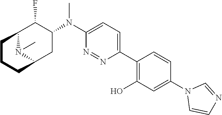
C12N(C)C(CC(N(C3=CC=C(C4=C(O)C=C(N5C=CN=C5)C=C4)N=N3)C)C1F)CCC2
